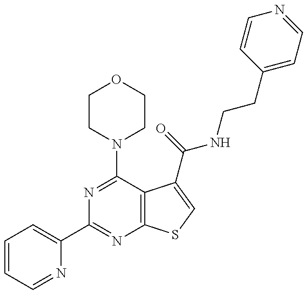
C1=CC=NC(C2=NC3=C(C(N4CCOCC4)=N2)C(C(NCCC2=CC=NC=C2)=O)=CS3)=C1
